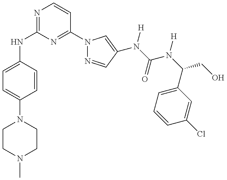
C1(NC2=NC=CC(N3N=CC(N(C(=O)N(C(C4=CC=CC(Cl)=C4)CO)[H])[H])=C3)=N2)=CC=C(N2CCN(C)CC2)C=C1
